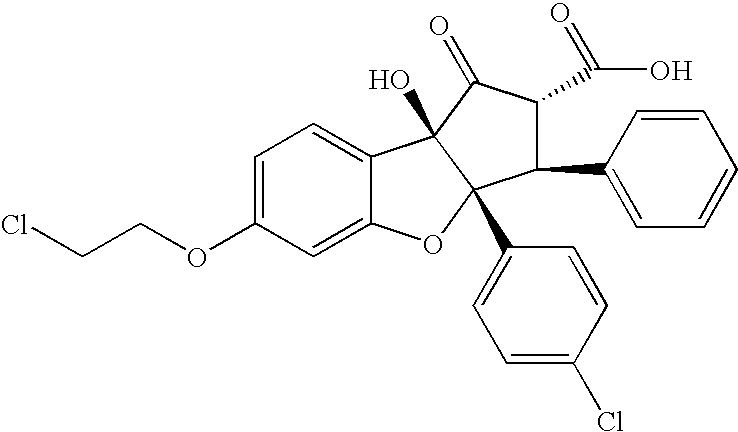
C1=C(OCCCl)C=C2C(=C1)C1(O)C(C3=CC=C(Cl)C=C3)(O2)C(C2=CC=CC=C2)C(C(=O)O)C1=O
